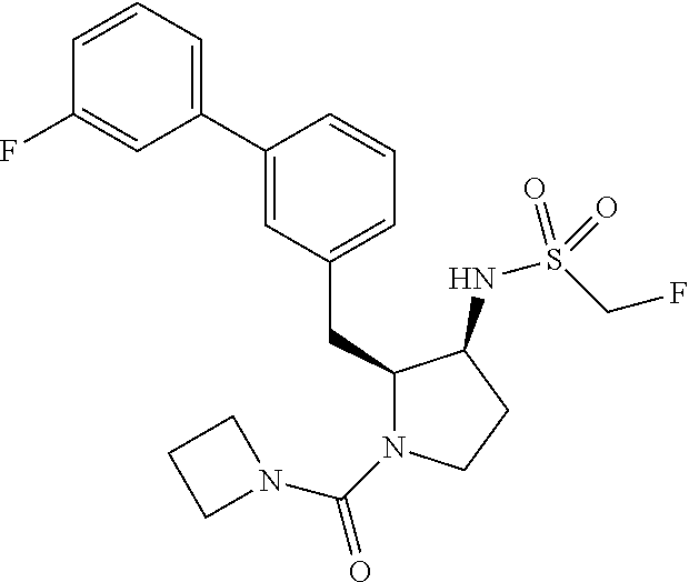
C1(CC2=CC=CC(C3=CC=CC(F)=C3)=C2)N(C(=O)N2CCC2)CCC1NS(CF)(=O)=O
